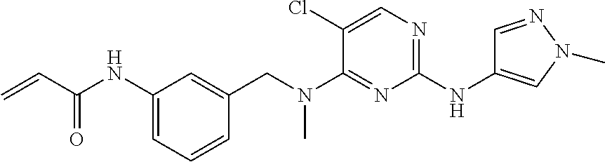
C1(NC(C=C)=O)=CC=CC(CN(C2=NC(NC3=CN(C)N=C3)=NC=C2Cl)C)=C1
